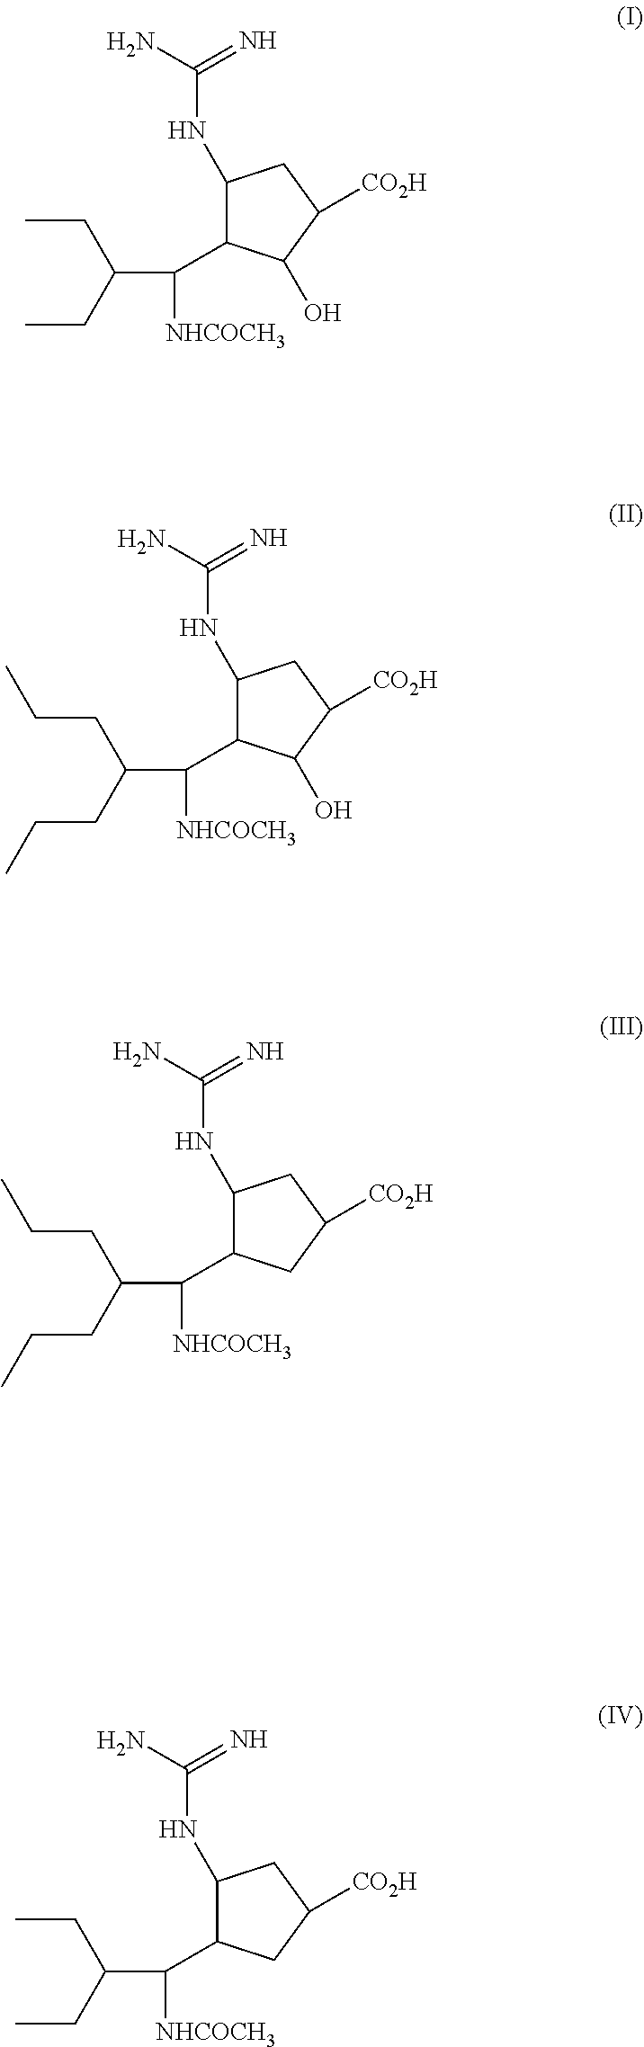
C1(NC(N)=N)C(C([NHCOCH3])C(CC)CC)C(O)C([CO2H])C1.C1(NC(N)=N)C(C([NHCOCH3])C(CCC)CCC)C(O)C([CO2H])C1.C1(NC(N)=N)C(C([NHCOCH3])C(CCC)CCC)CC([CO2H])C1.C1(NC(N)=N)C(C([NHCOCH3])C(CC)CC)CC([CO2H])C1
